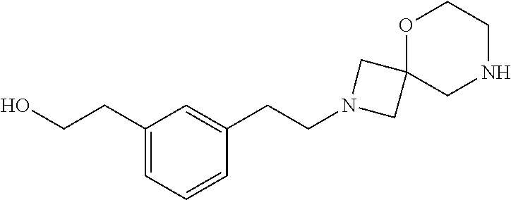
OCCC1=CC=CC(CCN2CC3(C2)CNCCO3)=C1
